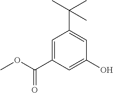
C1=C(C(=O)OC)C=C(O)C=C1C(C)(C)C
